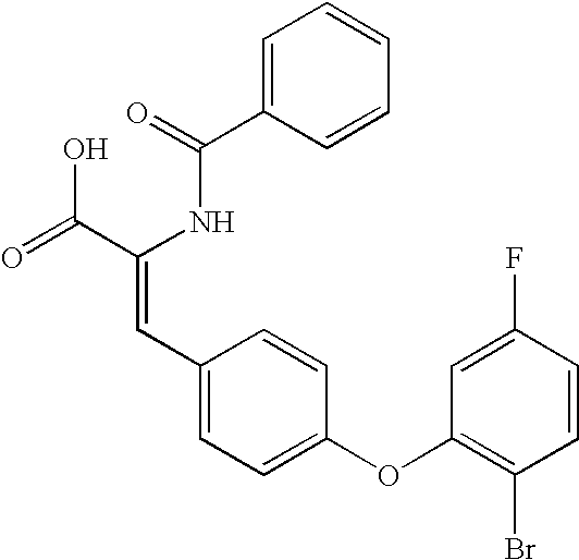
C1=C(C(=O)NC(C(=O)O)=CC2=CC=C(OC3=C(Br)C=CC(F)=C3)C=C2)C=CC=C1
